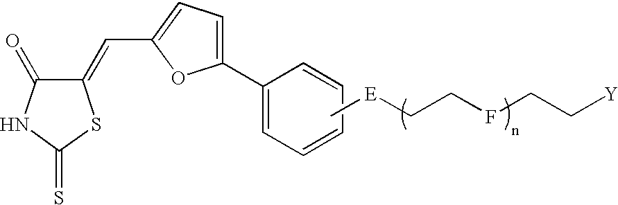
C1(=O)C(=CC2=CC=C(C3=CC=CC=C3)O2)SC(=S)N1.C[E]CCFCC[Y]
